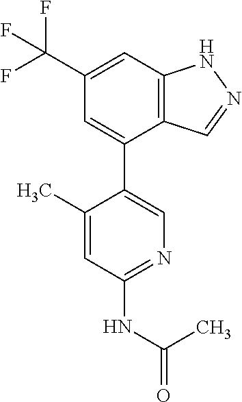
C12=C(C=C(C(F)(F)F)C=C1C1=CN=C(NC(=O)C)C=C1C)NN=C2
